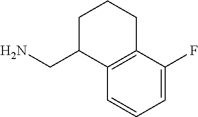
NCC1C2=C(CCC1)C(F)=CC=C2
